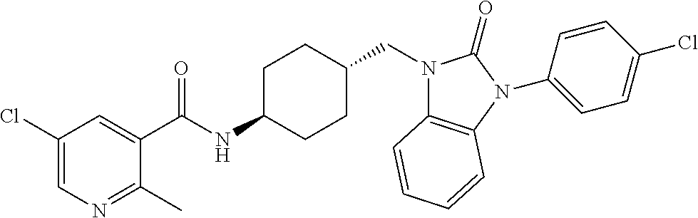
C1(Cl)=CN=C(C)C(C(NC2CCC(CN3C4=C(N(C5=CC=C(Cl)C=C5)C3=O)C=CC=C4)CC2)=O)=C1
